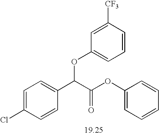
C1=C(Cl)C=CC(C(C(OC2=CC=CC=C2)=O)OC2=CC=CC([CF3])=C2)=C1
